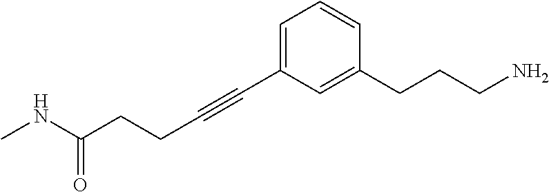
C1=CC(CCCN)=CC(C#CCCC(NC)=O)=C1
